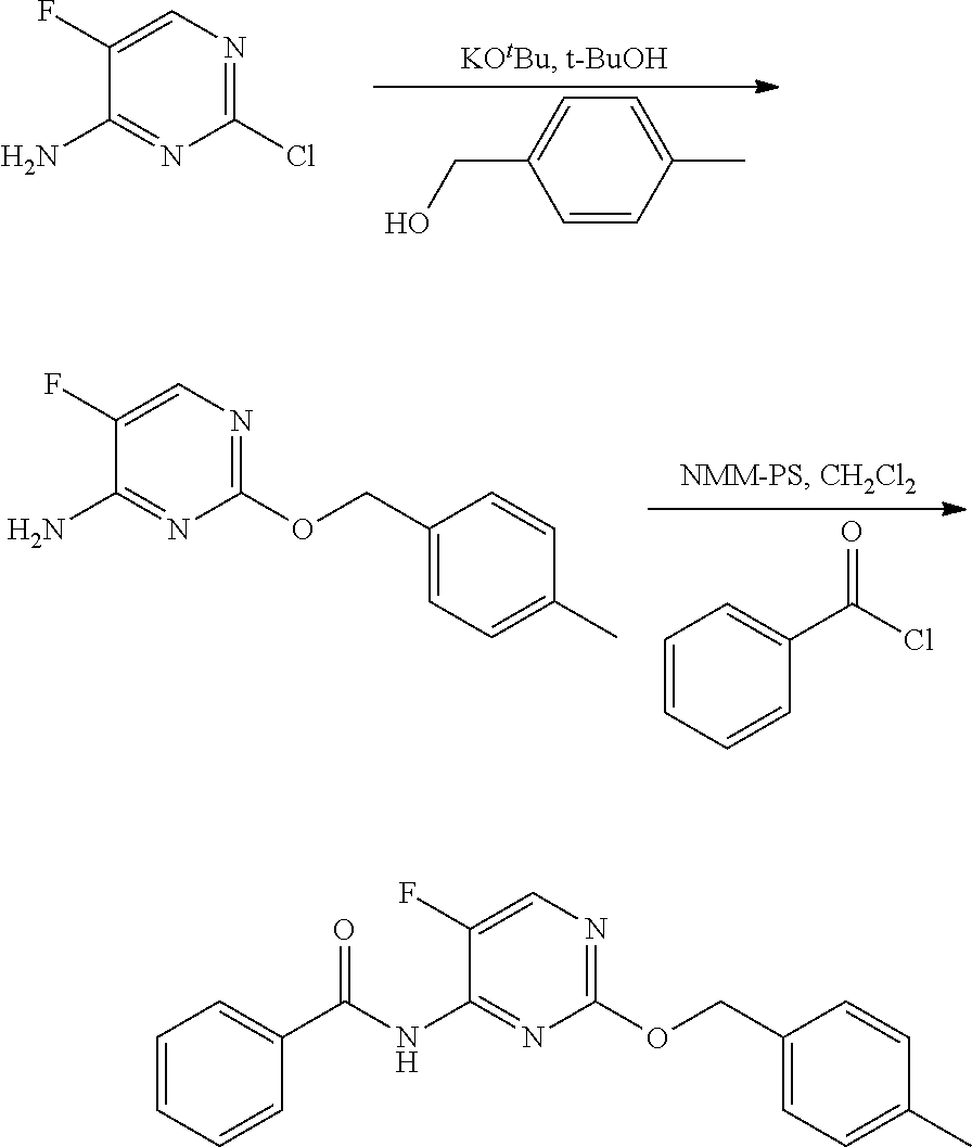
C1=C(F)C(N)=NC(Cl)=N1.C1=CC(C)=CC=C1CO.C1=C(F)C(N)=NC(OCC2=CC=C(C)C=C2)=N1.C1=CC=CC(C(Cl)=O)=C1.C1=C(F)C(NC(C2=CC=CC=C2)=O)=NC(OCC2=CC=C(C)C=C2)=N1
